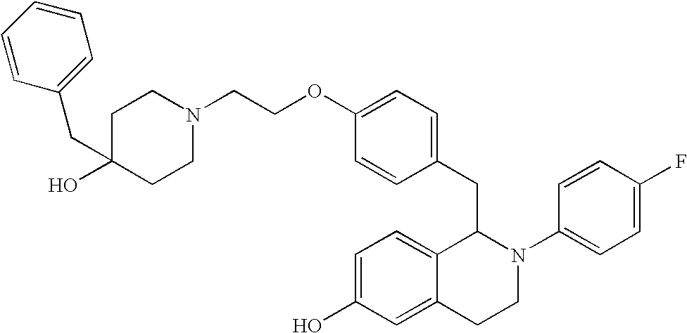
O(C1=CC=C(CC2C3=CC=C(O)C=C3CCN2C2=CC=C(F)C=C2)C=C1)CCN1CCC(CC2=CC=CC=C2)(O)CC1
